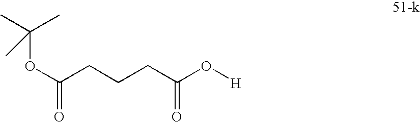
O(C(CCCC(O[H])=O)=O)C(C)(C)C
